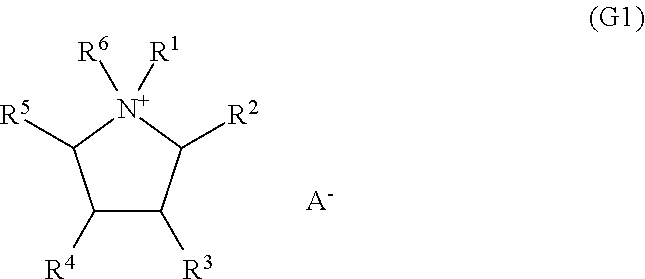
C1([R4])C([R3])C([R2])[N+]([R1])([R6])C1[R5].[A-]
